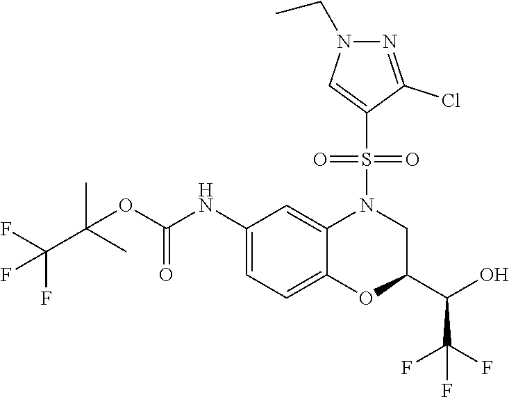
C(OC(NC1=CC=C2C(=C1)N(S(=O)(=O)C1=CN(CC)N=C1Cl)CC(C(O)C(F)(F)F)O2)=O)(C)(C)C(F)(F)F
